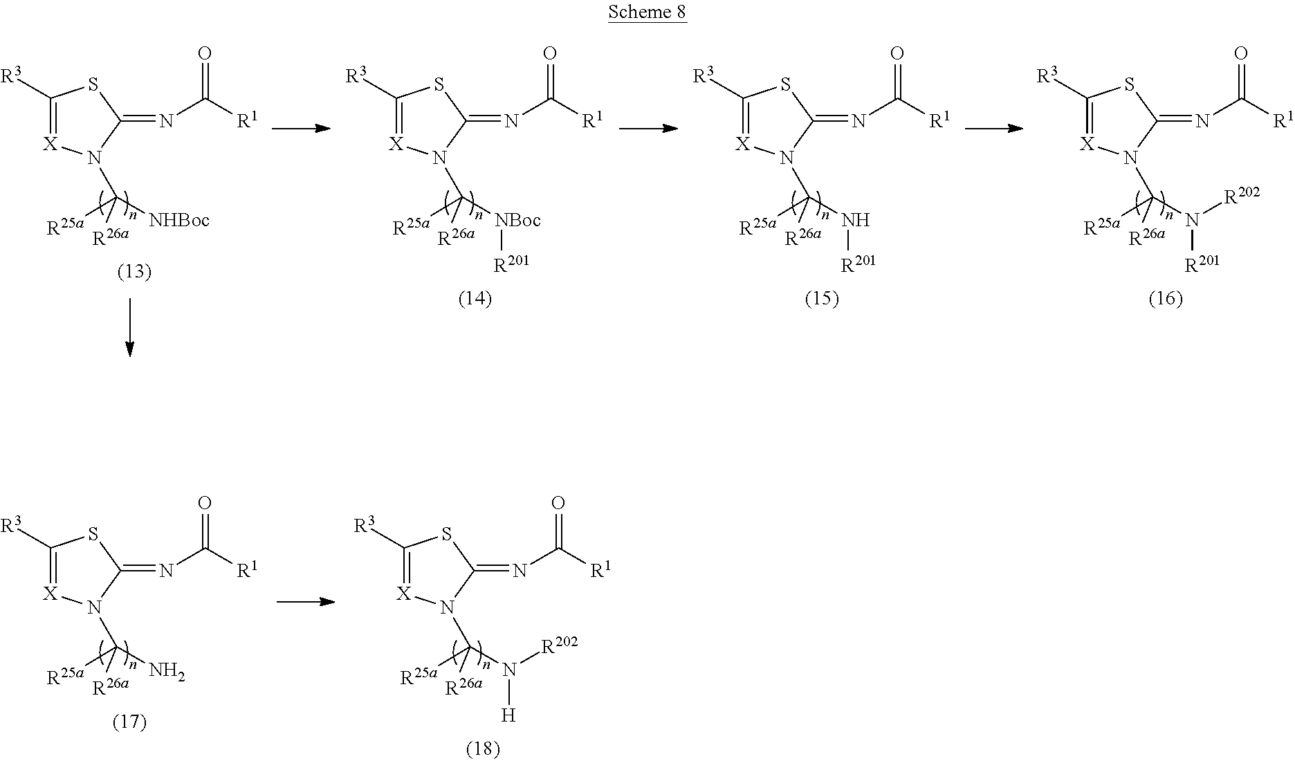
[NHBoc]C([R25a])([R26a])N1[X]=C([R3])SC1=NC([R1])=O.[NBoc](C([R25a])([R26a])N1[X]=C([R3])SC1=NC([R1])=O)[R201].N(C([R25a])([R26a])N1[X]=C([R3])SC1=NC([R1])=O)[R201].N(C([R25a])([R26a])N1[X]=C([R3])SC1=NC([R1])=O)([R201])[R202].NC([R25a])([R26a])N1[X]=C([R3])SC1=NC([R1])=O.N(C([R25a])([R26a])N1[X]=C([R3])SC1=NC([R1])=O)([R202])[H]
